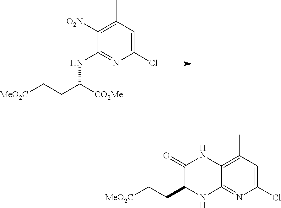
[MeO2C]CCC([CO2Me])NC1=NC(Cl)=CC(C)=C1[O2N].[MeO2C]CCC1NC2=NC(Cl)=CC(C)=C2NC1=O
